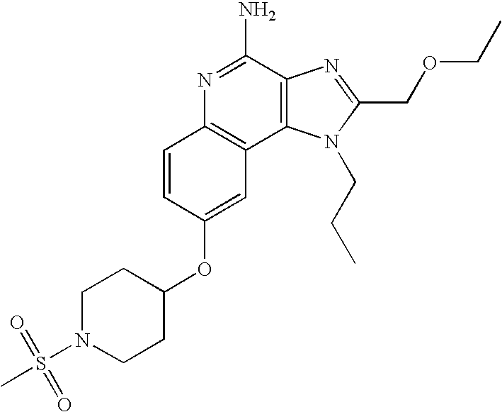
C1=CC(OC2CCN(S(C)(=O)=O)CC2)=CC2=C1N=C(N)C1=C2N(CCC)C(COCC)=N1
